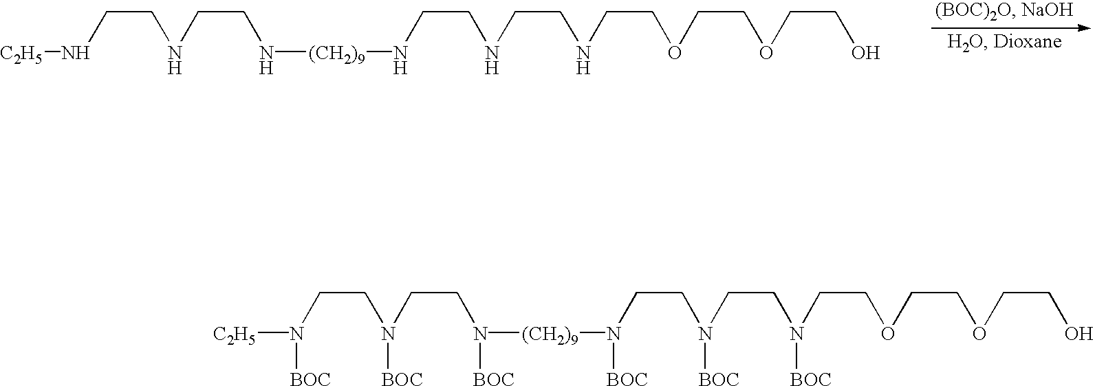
C(N([C2H5])[BOC])CN(CCN([(CH2)9]N(CCN(CCN(CCOCCOCCO)[BOC])[BOC])[BOC])[BOC])[BOC].C(N[C2H5])CNCCN[(CH2)9]NCCNCCNCCOCCOCCO
